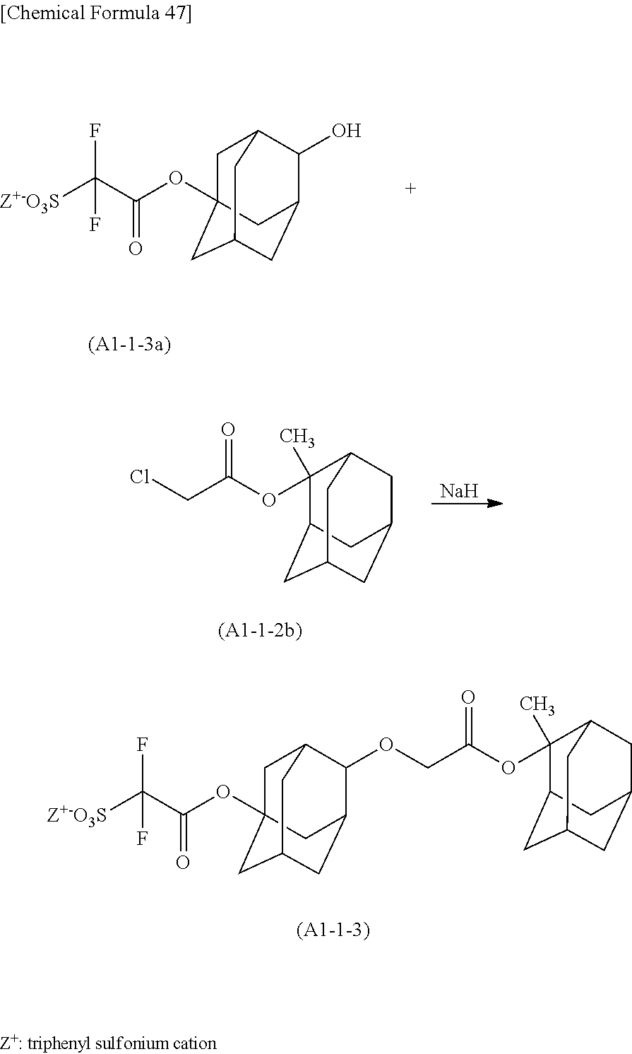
O(C(=O)C([Z+-O3S])(F)F)C12CC3C(O)C(CC(C1)C3)C2.C1(OC(CCl)=O)(C)C2CC3CC(CC1C3)C2.[Na].O(C(=O)C([Z+-O3S])(F)F)C12CC3C(OCC(OC4(C)C5CC6CC(CC4C6)C5)=O)C(CC(C1)C3)C2
